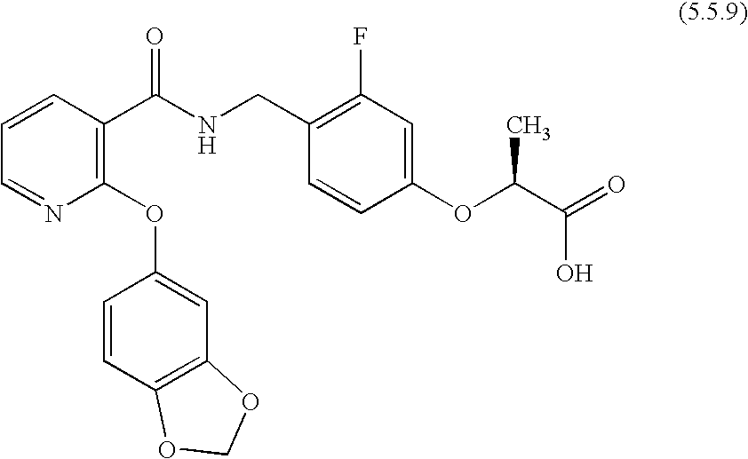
C1=NC(OC2=CC3=C(C=C2)OCO3)=C(C(NCC2=C(F)C=C(OC(C(=O)O)C)C=C2)=O)C=C1
